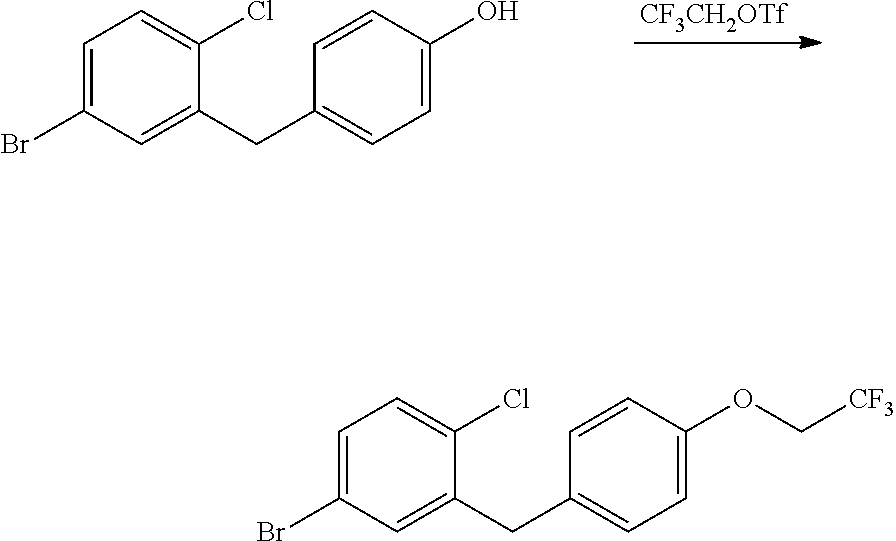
C1=C(Br)C=C(CC2=CC=C(O)C=C2)C(Cl)=C1.[CF3CH2OTf].C1=C(Br)C=C(CC2=CC=C(OC[CF3])C=C2)C(Cl)=C1
